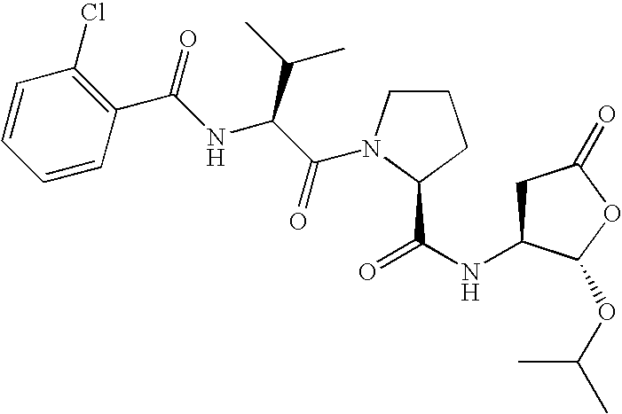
C1C(NC(=O)C2N(C(C(NC(C3=C(Cl)C=CC=C3)=O)C(C)C)=O)CCC2)C(OC(C)C)OC1=O
